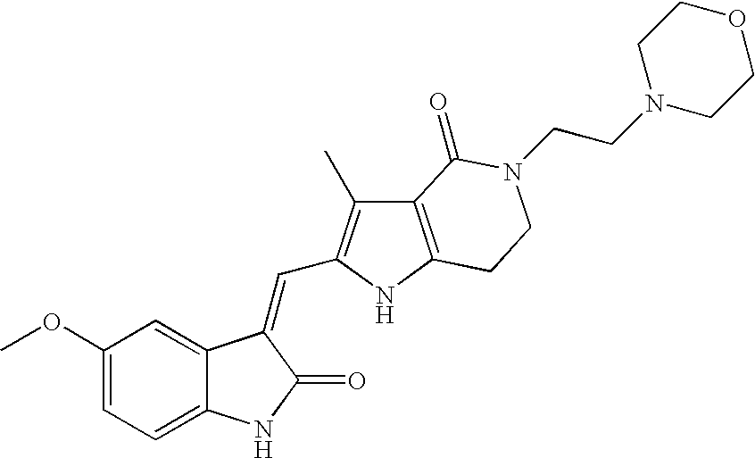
C1=C(OC)C=C2C(=C1)NC(=O)C2=CC1=C(C)C2=C(N1)CCN(CCN1CCOCC1)C2=O
